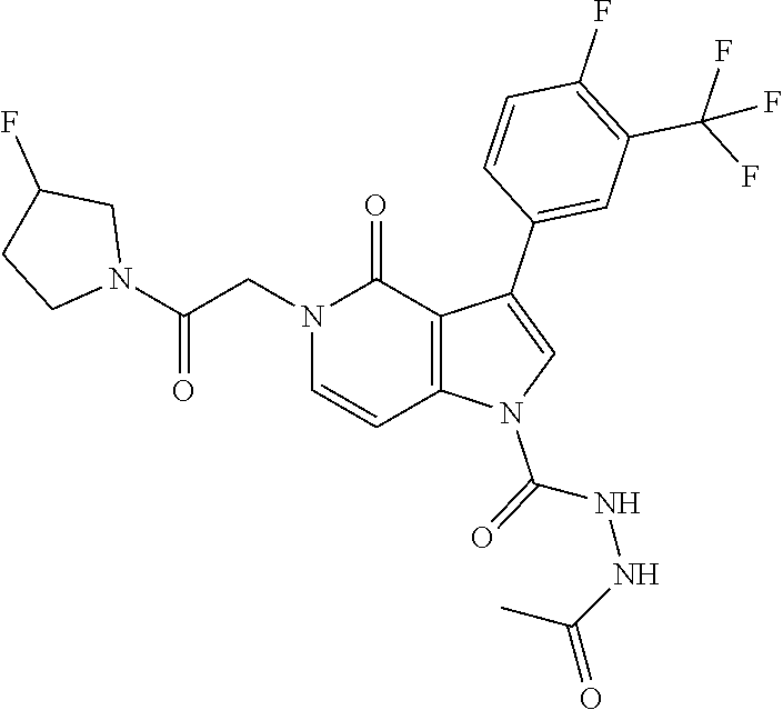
C12=C(N(C(NNC(=O)C)=O)C=C1C1=CC(C(F)(F)F)=C(F)C=C1)C=CN(CC(N1CC(F)CC1)=O)C2=O
